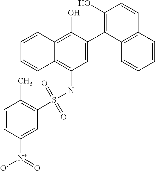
C1=C(C2=C(O)C=CC3=C2C=CC=C3)C(O)=C2C(=C1NS(C1=C(C)C=CC([N+]([O-])=O)=C1)(=O)=O)C=CC=C2
